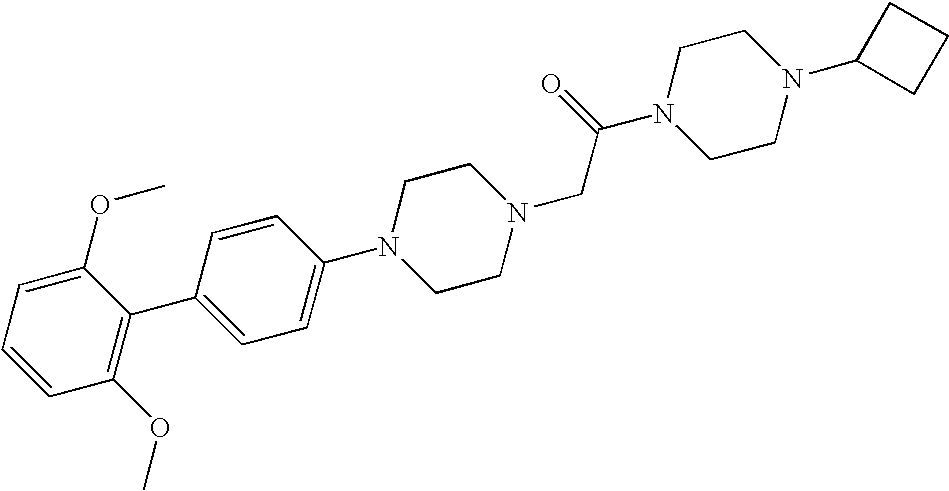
C1=CC(OC)=C(C2=CC=C(N3CCN(CC(N4CCN(C5CCC5)CC4)=O)CC3)C=C2)C(OC)=C1
